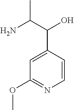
NC(C(O)C1=CC(OC)=NC=C1)C
